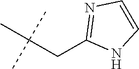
C1(CC(C)(C)C)=NC=CN1
